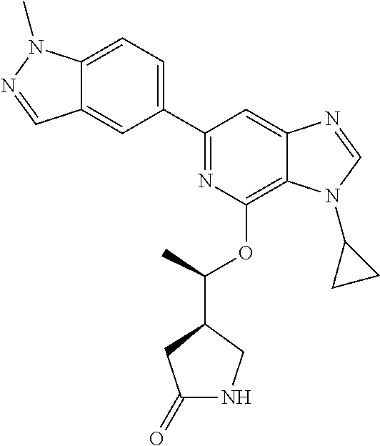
C1(C2=CC=C3C(=C2)C=NN3C)=NC(OC(C2CC(=O)NC2)C)=C2C(=C1)N=CN2C1CC1
